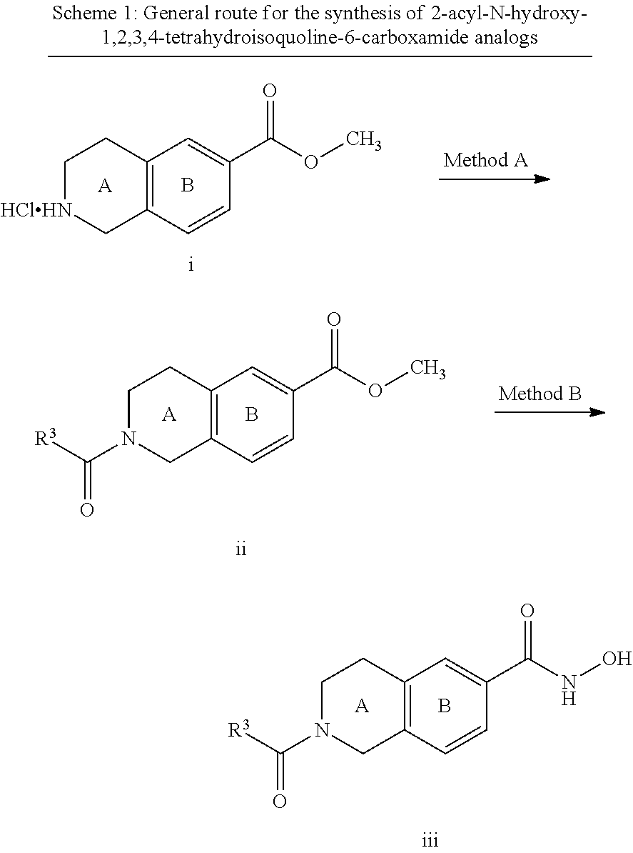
B.[A].C12=C(CN(C([R3])=O)CC1)C=CC(C(NO)=O)=C2.B.[A].C12=C(CN(C([R3])=O)CC1)C=CC(C(OC)=O)=C2.B.[A].C12=C(C[HClHN]CC1)C=CC(C(OC)=O)=C2
